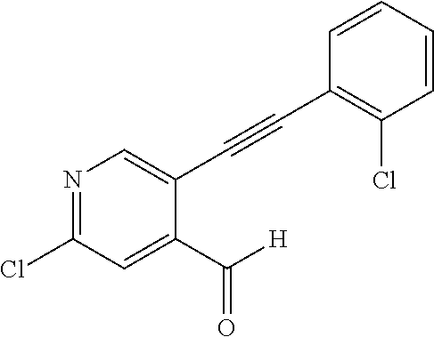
N1=C(Cl)C=C(C([H])=O)C(C#CC2=C(Cl)C=CC=C2)=C1
